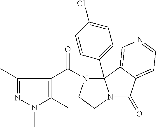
N1(C)N=C(C)C(C(N2CCN3C(=O)C4=CC=NC=C4C23C2=CC=C(Cl)C=C2)=O)=C1C
